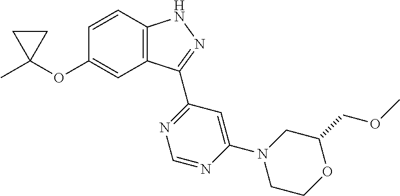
C12=C(C=CC(OC3(C)CC3)=C1)NN=C2C1=NC=NC(N2CCOC(COC)C2)=C1
